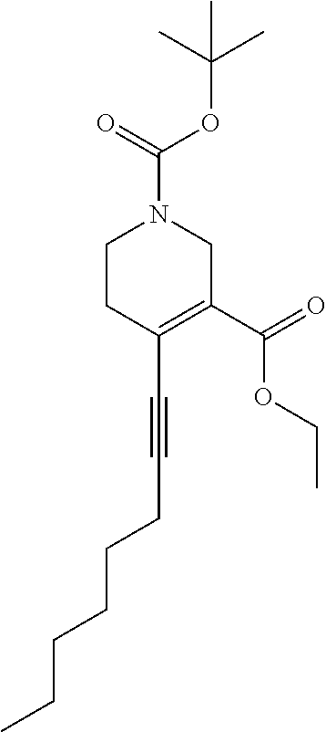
C1CC(C#CCCCCCC)=C(C(=O)OCC)CN1C(=O)OC(C)(C)C
